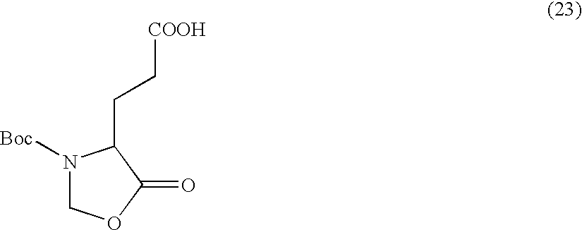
N1([Boc])COC(=O)C1CC[COOH]
